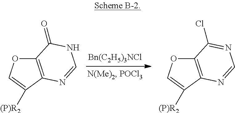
C12=C(C([(P)R2])=CO1)N=CNC2=O.C12=C(C([(P)R2])=CO1)N=CN=C2Cl
